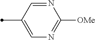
N1=CC(C)=CN=C1[OMe]
